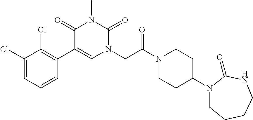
C1(Cl)=CC=CC(C2=CN(CC(N3CCC(N4CCCCNC4=O)CC3)=O)C(=O)N(C)C2=O)=C1Cl
